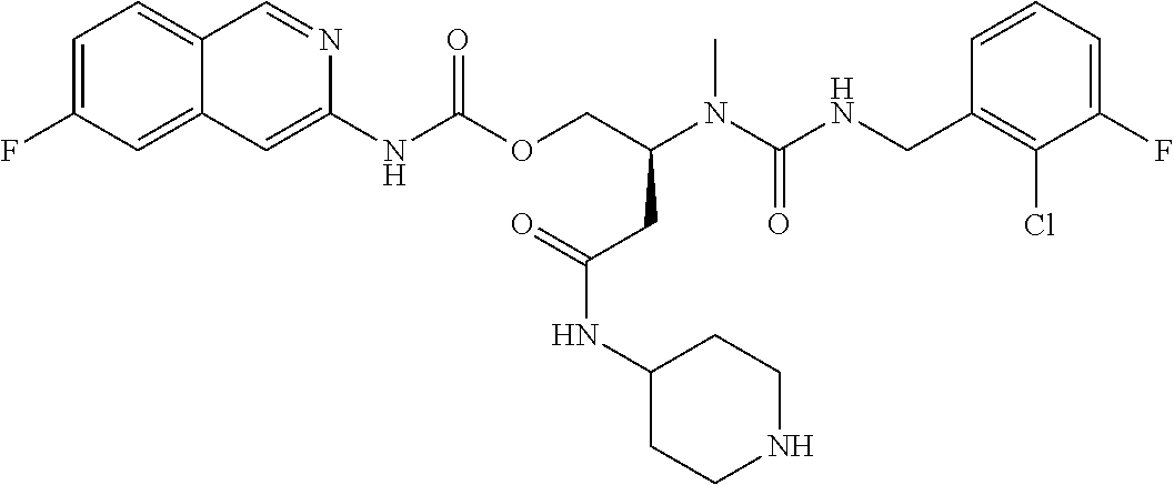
C1=CC(CNC(N(C(COC(NC2=CC3=CC(F)=CC=C3C=N2)=O)CC(=O)NC2CCNCC2)C)=O)=C(Cl)C(F)=C1
